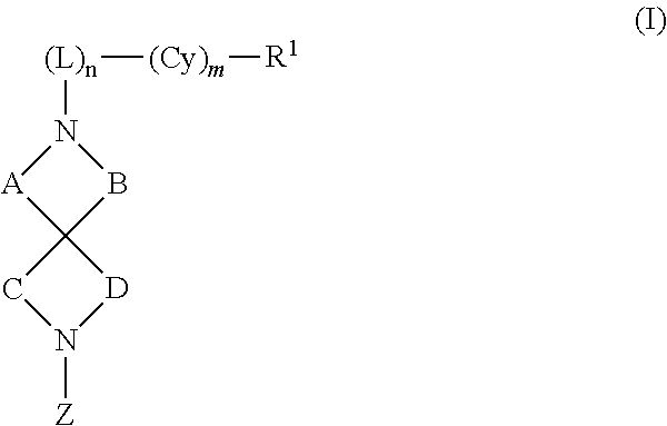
C1N([Z])[D]C12BN([(L)n][(Cy)m][R1])[A]2
